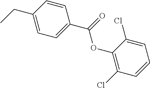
C1=CC(CC)=CC=C1C(OC1=C(Cl)C=CC=C1Cl)=O
